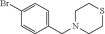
C1=C(Br)C=CC(CN2CCSCC2)=C1
